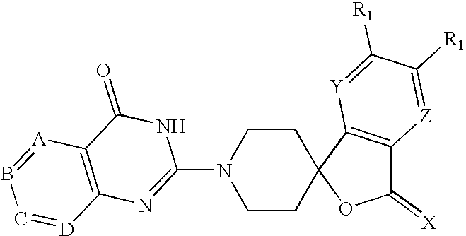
N1(C2=NC3=C(C(=O)N2)[A]=BC=[D]3)CCC2(CC1)OC(=[X])C1=C2[Y]=C([R1])C([R1])=[Z]1
